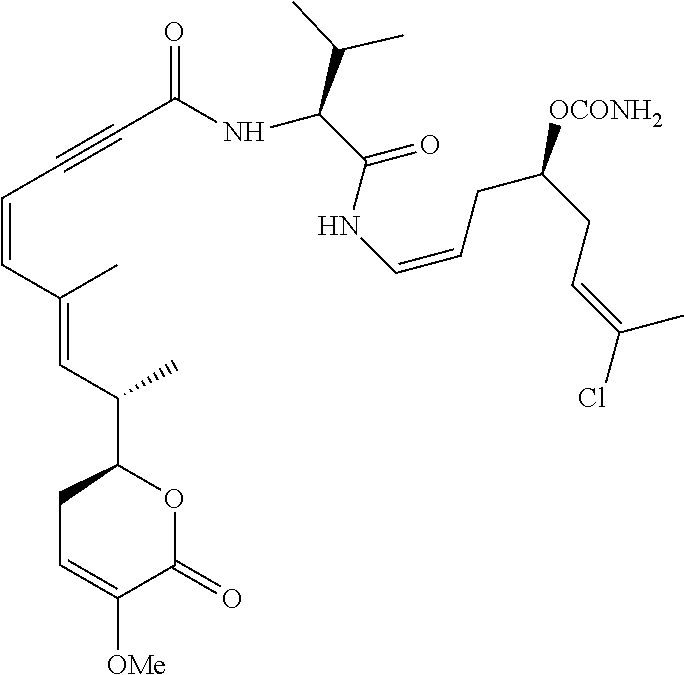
C1C=C([OMe])C(=O)OC1C(C=C(C=CC#CC(NC(C(=O)NC=CCC([OCONH2])CC=C(Cl)C)C(C)C)=O)C)C
